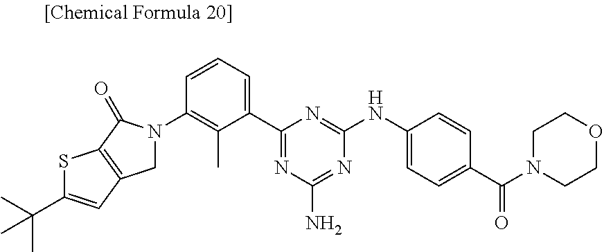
C1=CC(N2CC3=C(C2=O)SC(C(C)(C)C)=C3)=C(C)C(C2=NC(N)=NC(NC3=CC=C(C(N4CCOCC4)=O)C=C3)=N2)=C1
